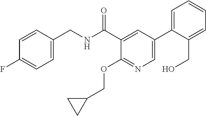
C1=C(CNC(C2=CC(C3=CC=CC=C3CO)=CN=C2OCC2CC2)=O)C=CC(F)=C1
